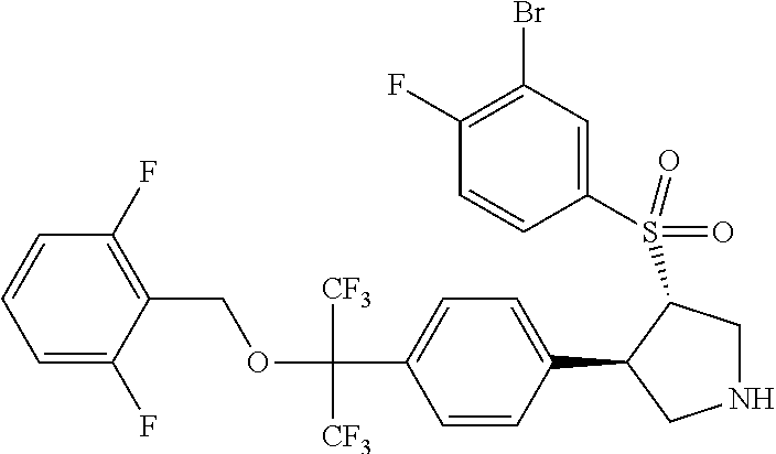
O(C(C1=CC=C(C2CNCC2S(C2=CC(Br)=C(F)C=C2)(=O)=O)C=C1)([CF3])[CF3])CC1=C(F)C=CC=C1F
